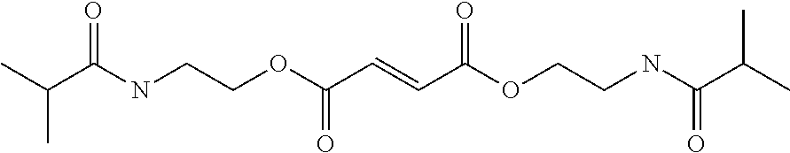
C(NCCOC(C=CC(OCCNC(=O)C(C)C)=O)=O)(=O)C(C)C
